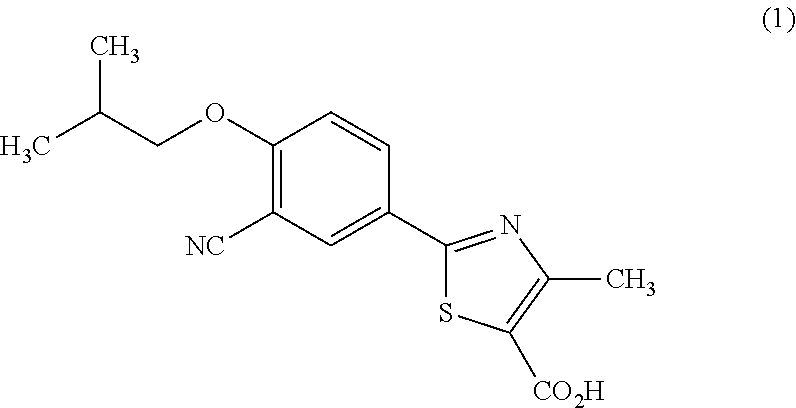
CC(COC1=C([NC])C=C(C2=NC(C)=C([CO2H])S2)C=C1)C
